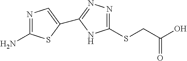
N1=C(N)SC(C2=NN=C(SCC(O)=O)N2)=C1
